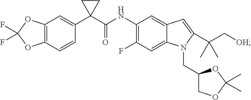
C12=C(C=CC(C3(C(NC4=C(F)C=C5C(=C4)C=C(C(C[OH])(C)C)N5CC4COC(C)(C)O4)=O)CC3)=C1)OC(F)(F)O2
